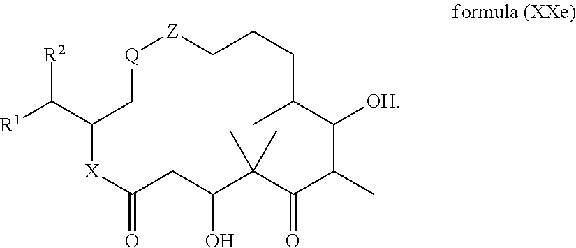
C(C1C[Q][Z]CCCC(C)C([OH])C(C)C(=O)C(C)(C)C(O)CC(=O)[X]1)([R2])[R1]
